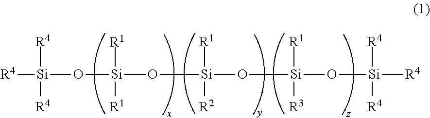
[R4][Si]([R4])([R4])O[Si](O[Si]([R1])([R2])O[Si]([R1])([R3])O[Si]([R4])([R4])[R4])([R1])[R1]
